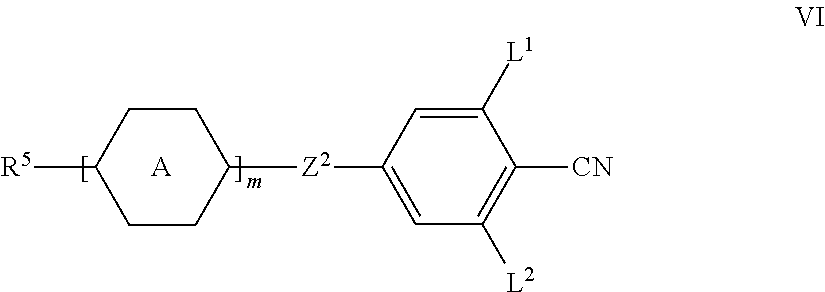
C1([Z2]C2CCC([R5])CC2)=CC([L2])=C([CN])C([L1])=C1.[A]
